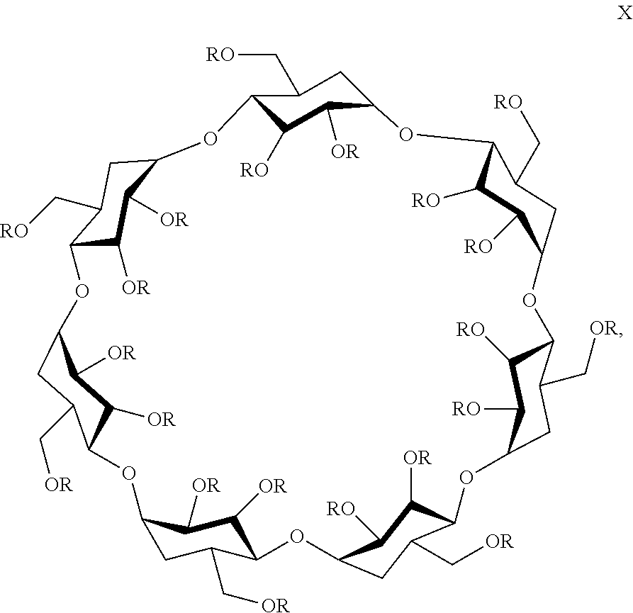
C12C([RO])C([OR])C(CC1C[RO])OC1C([RO])C([RO])C(OC3C(C[OR])CC(OC4C(C[OR])CC(OC5C(C[OR])CC(OC6C([OR])C([OR])C(OC7C([OR])C([OR])C(O2)CC7C[RO])CC6C[OR])C([OR])C5[OR])C([RO])C4[OR])C([RO])C3[RO])CC1C[RO]
